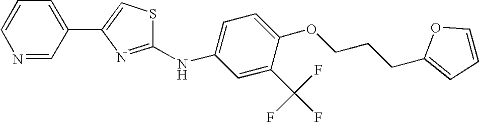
C1=CN=CC(C2=CSC(NC3=CC=C(OCCCC4=CC=CO4)C(C(F)(F)F)=C3)=N2)=C1
